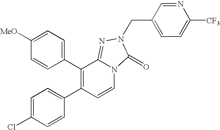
C1=C(Cl)C=CC(C2=C(C3=CC=C([MeO])C=C3)C3=NN(CC4=CC=C([CF3])N=C4)C(=O)N3C=C2)=C1
